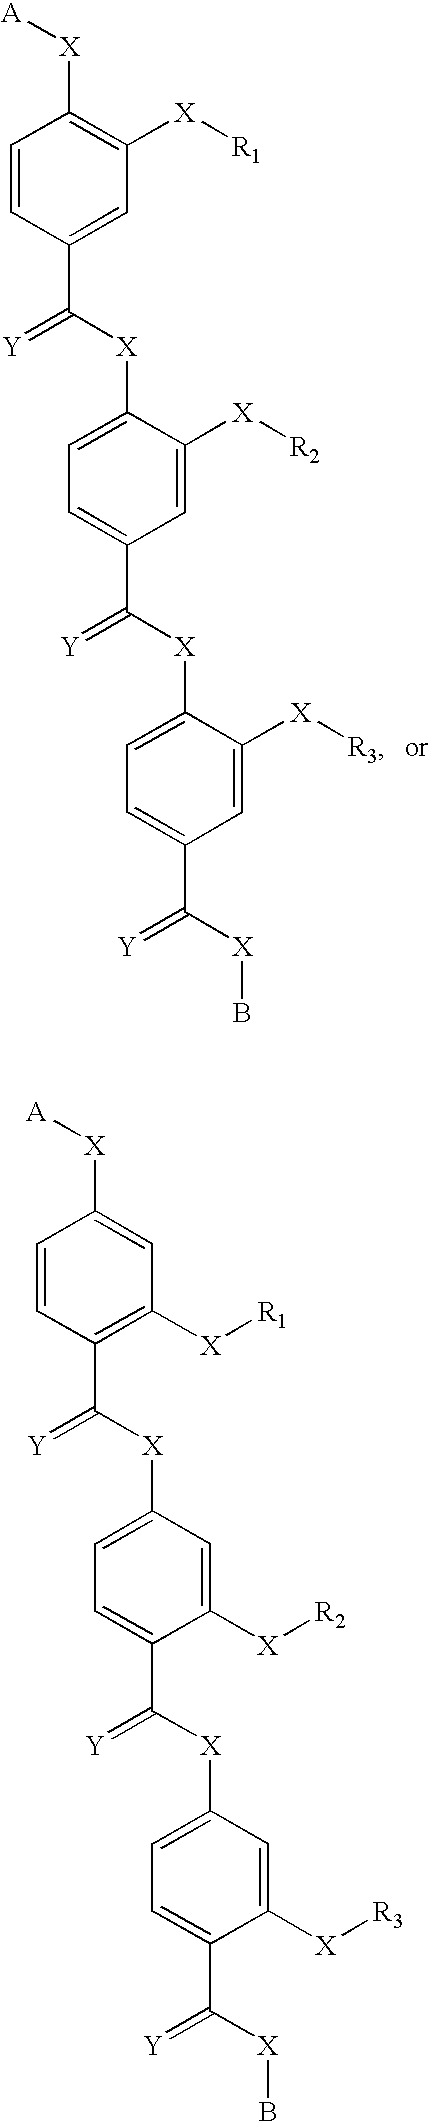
C1=CC(C([X]C2=CC=C(C([X]C3=CC=C(C([X]B)=[Y])C=C3[X][R3])=[Y])C=C2[X][R2])=[Y])=CC([X][R1])=C1[X][A].C1=CC(C([X]C2=CC=C(C([X]C3=CC=C(C([X]B)=[Y])C([X][R3])=C3)=[Y])C([X][R2])=C2)=[Y])=C([X][R1])C=C1[X][A]
